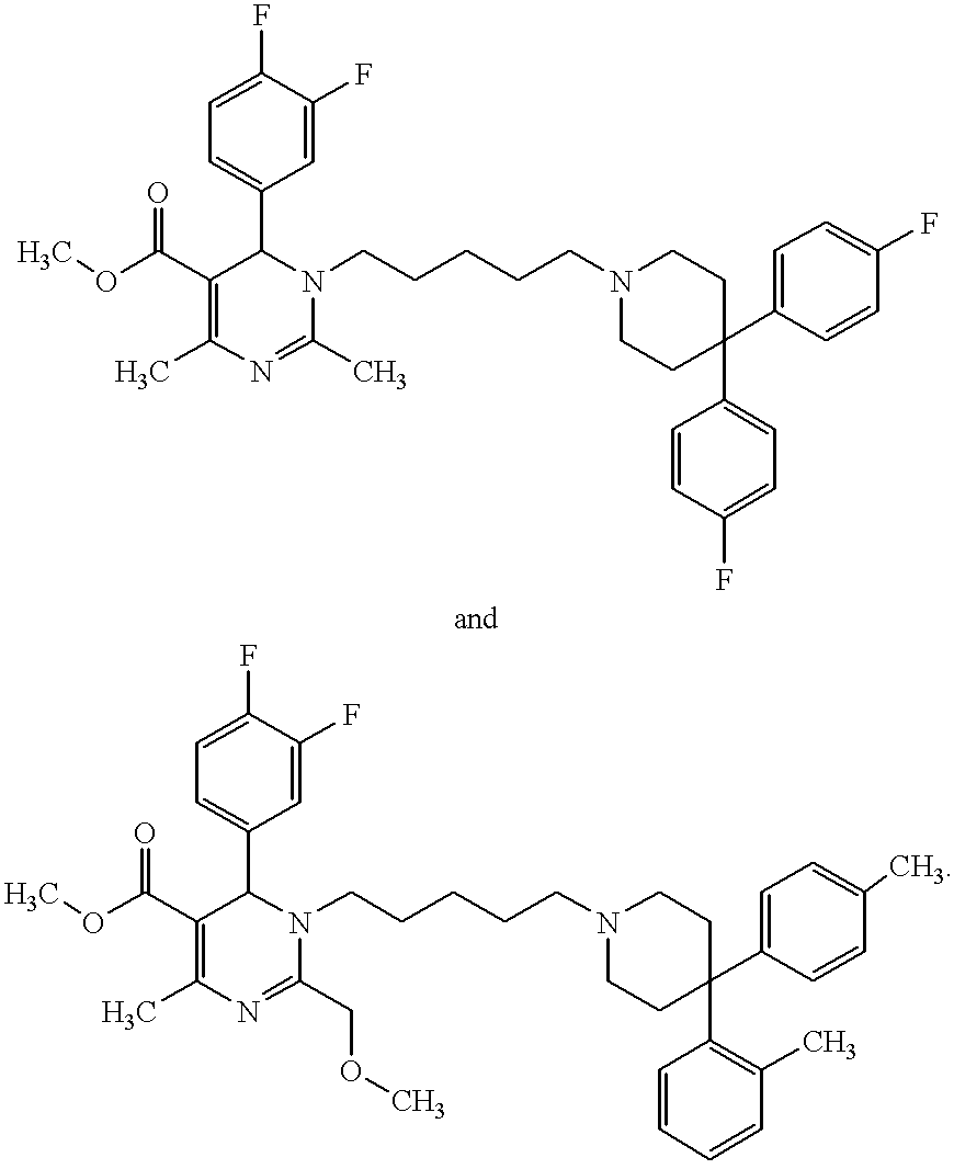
C1(C(=O)OC)=C(C)N=C(COC)N(CCCCCN2CCC(C3=CC=C(C)C=C3)(C3=C(C)C=CC=C3)CC2)C1C1=CC=C(F)C(F)=C1.C1(C(=O)OC)=C(C)N=C(C)N(CCCCCN2CCC(C3=CC=C(F)C=C3)(C3=CC=C(F)C=C3)CC2)C1C1=CC=C(F)C(F)=C1
